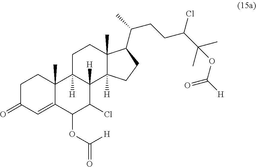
C1C(=O)C=C2C(C)(C1)C1([H])C([H])(C(Cl)C2OC([H])=O)C2([H])C(C)(CC1)C(C(C)CCC(C(C)(C)OC(=O)[H])Cl)CC2
